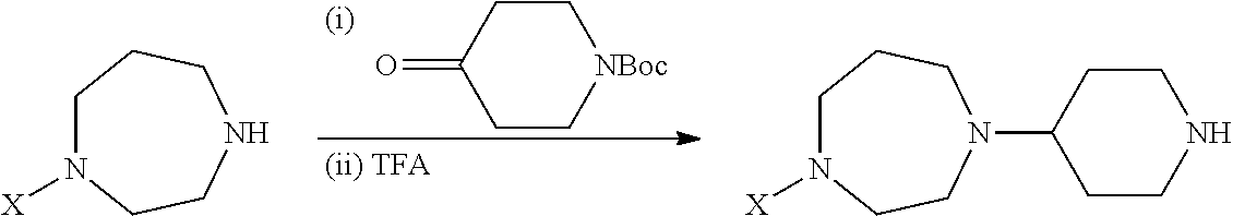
C1N([X])CCNCC1.C1C[NBoc]CCC1=O.C1N([X])CCN(C2CCNCC2)CC1
